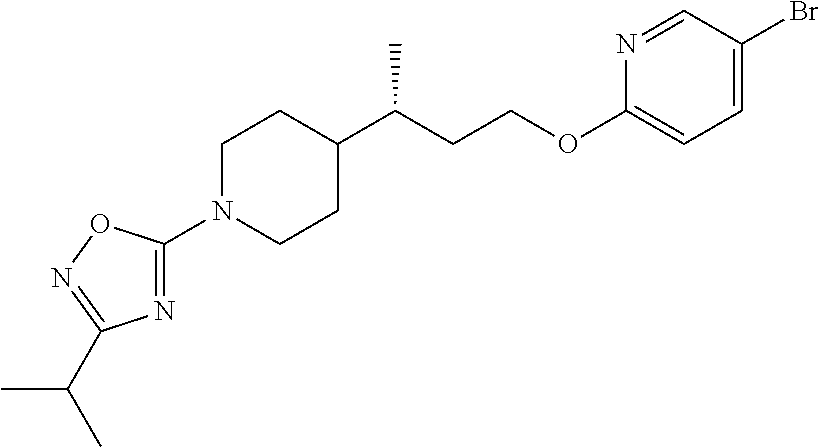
C1(N2CCC(C(CCOC3=CC=C(Br)C=N3)C)CC2)=NC(C(C)C)=NO1
